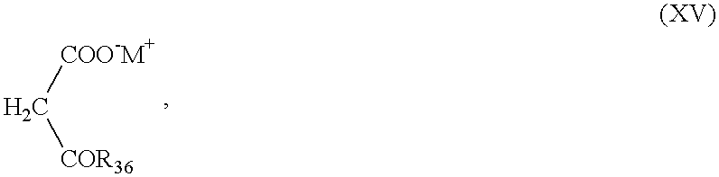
[COO-M+]C[COR36]
